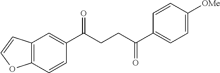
C12=C(C=CC(C(CCC(C3=CC=C([OMe])C=C3)=O)=O)=C1)OC=C2
